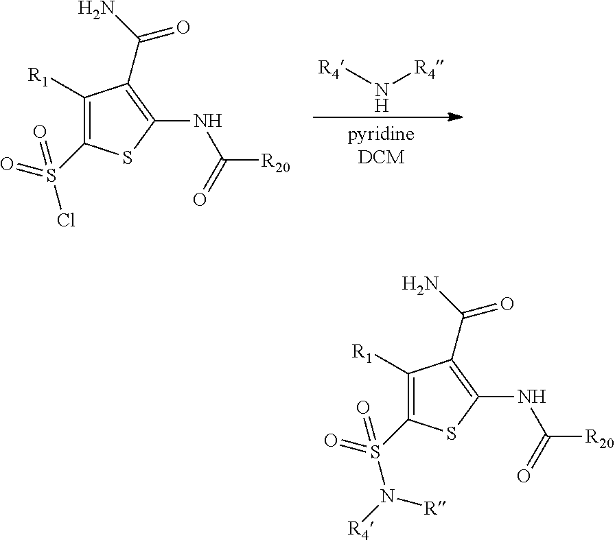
N([R4])[R4].C1([R1])=C(S(=O)(Cl)=O)SC(NC([R20])=O)=C1C(N)=O.C1([R1])=C(S(=O)(N([R4])[R])=O)SC(NC([R20])=O)=C1C(N)=O
